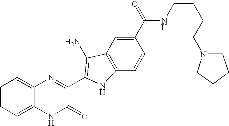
C1=C2C(=CC=C1)N=C(C1=C(N)C3=C(C=CC(C(=O)NCCCCN4CCCC4)=C3)N1)C(=O)N2
